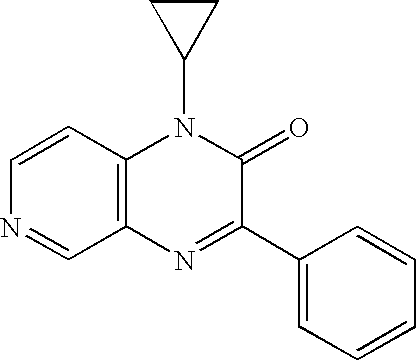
C1=CC2=C(C=N1)N=C(C1=CC=CC=C1)C(=O)N2C1CC1
